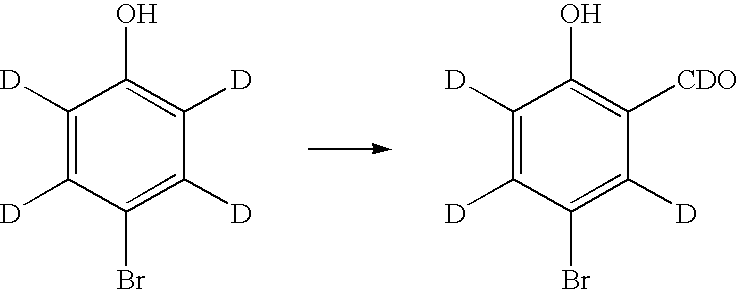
C1([D])=C([D])C(Br)=C([D])C([D])=C1O.C1([D])=C([D])C(Br)=C([D])C([CDO])=C1O
